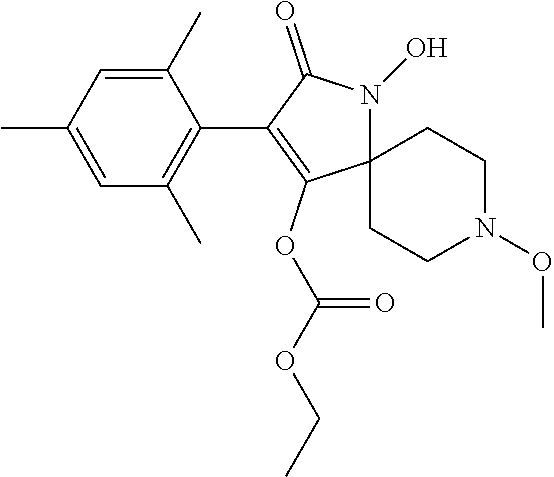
C1=C(C)C(C2=C(OC(OCC)=O)C3(N(O)C2=O)CCN(OC)CC3)=C(C)C=C1C
